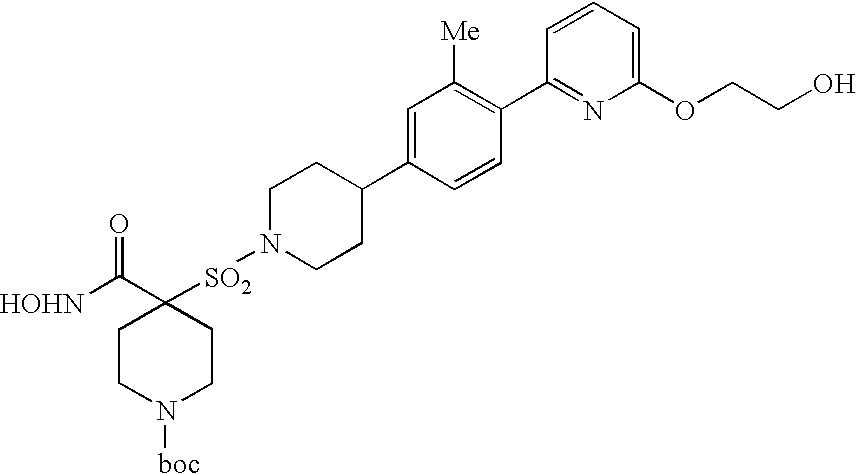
[HOHN]C(C1([SO2]N2CCC(C3=CC([Me])=C(C4=NC(OCCO)=CC=C4)C=C3)CC2)CCN([boc])CC1)=O
